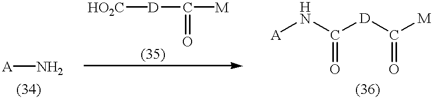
[A]N.[HO2C][D]C([M])=O.[A]NC([D]C([M])=O)=O
